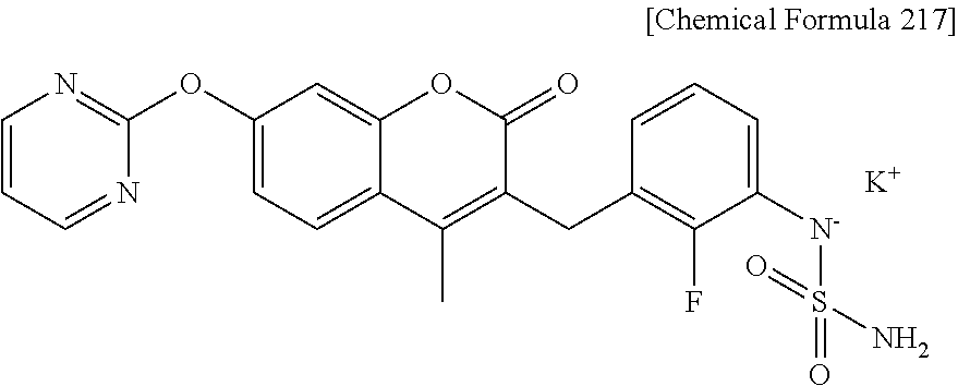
C1(OC2=CC=C3C(=C2)OC(=O)C(CC2=C(F)C([N-]S(=O)(N)=O)=CC=C2)=C3C)=NC=CC=N1.[K]
